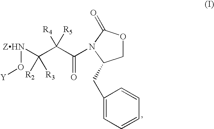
C1OC(=O)N(C(C(C([ZHN]O[Y])([R2])[R3])([R4])[R5])=O)C1CC1=CC=CC=C1
